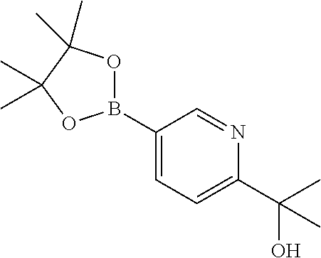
C1(B2OC(C)(C)C(C)(C)O2)=CC=C(C(C)(O)C)N=C1
